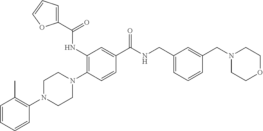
C1=CC=CC(N2CCN(C3=C(NC(C4=CC=CO4)=O)C=C(C(NCC4=CC=CC(CN5CCOCC5)=C4)=O)C=C3)CC2)=C1C
